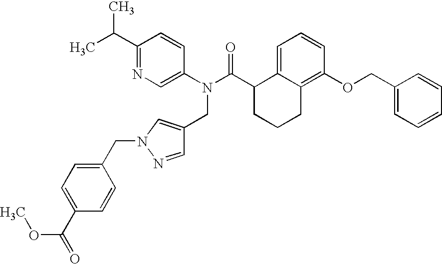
C1(C(C)C)=NC=C(N(C(C2CCCC3=C(OCC4=CC=CC=C4)C=CC=C23)=O)CC2=CN(CC3=CC=C(C(OC)=O)C=C3)N=C2)C=C1
